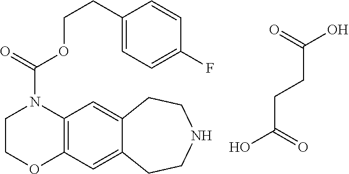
C12=C(C=C3C(=C1)CCNCC3)OCCN2C(=O)OCCC1=CC=C(F)C=C1.C(C(O)=O)CC(=O)O
